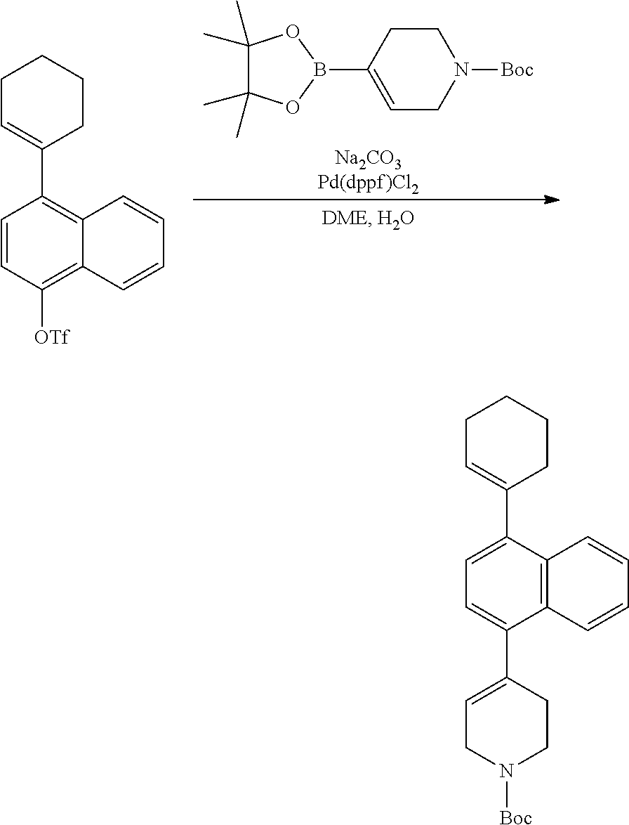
C1(C)(C)C(C)(C)OB(C2=CCN([Boc])CC2)O1.C12=C(C3=CCCCC3)C=CC([OTf])=C1C=CC=C2.C12=C(C(C3=CCN([Boc])CC3)=CC=C1C1=CCCCC1)C=CC=C2
